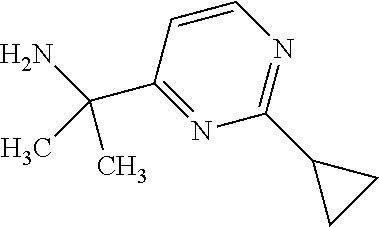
C1=CC(C(N)(C)C)=NC(C2CC2)=N1
